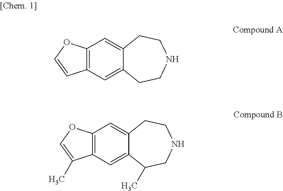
C12=C(OC=C1)C=C1C(=C2)CCNCC1.C12=C(OC=C1C)C=C1C(=C2)C(C)CNCC1
